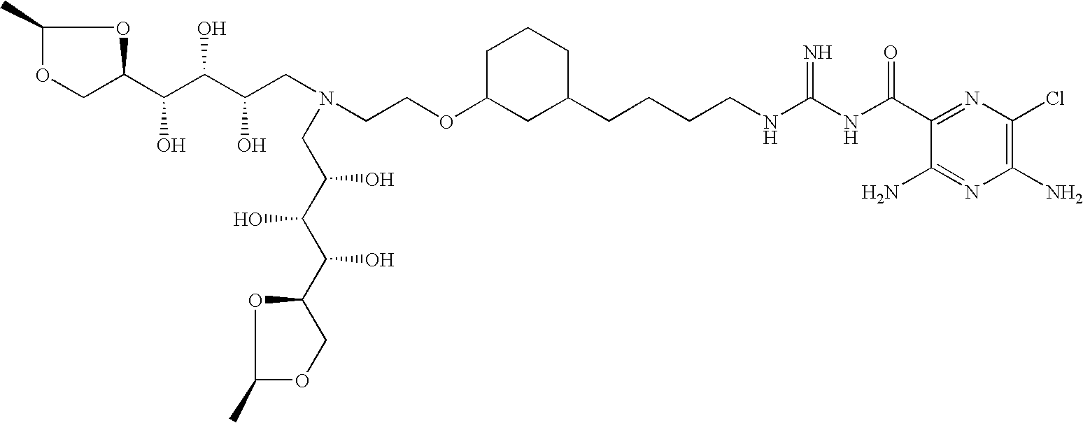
C1(C)OCC(C(C(C(CN(CCOC2CC(CCCCNC(NC(C3=NC(Cl)=C(N)N=C3N)=O)=N)CCC2)CC(C(C(O)C2COC(C)O2)O)O)O)O)O)O1
